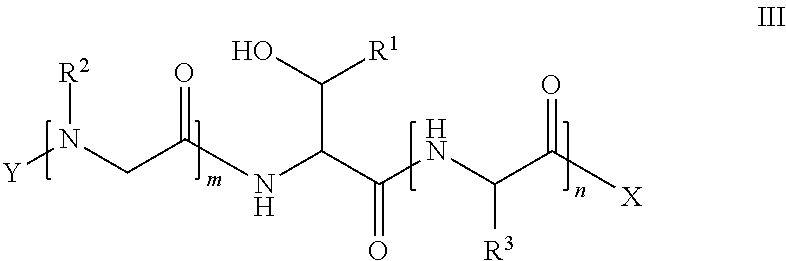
N(C(C(=O)NC(C([X])=O)[R3])C(O)[R1])C(CN([Y])[R2])=O
